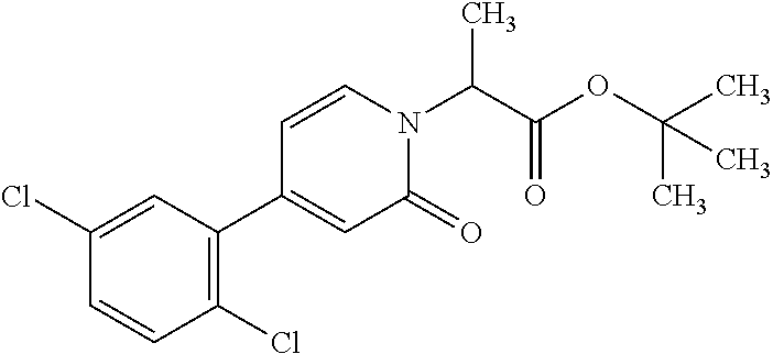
C1(Cl)=C(C2=CC(=O)N(C(C(OC(C)(C)C)=O)C)C=C2)C=C(Cl)C=C1
